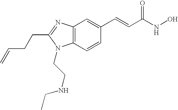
C12=C(N=C(CCC=C)N1CCNCC)C=C(C=CC(NO)=O)C=C2
